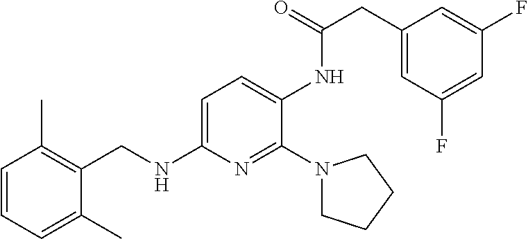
C1=CC=C(C)C(CNC2=CC=C(NC(=O)CC3=CC(F)=CC(F)=C3)C(N3CCCC3)=N2)=C1C
